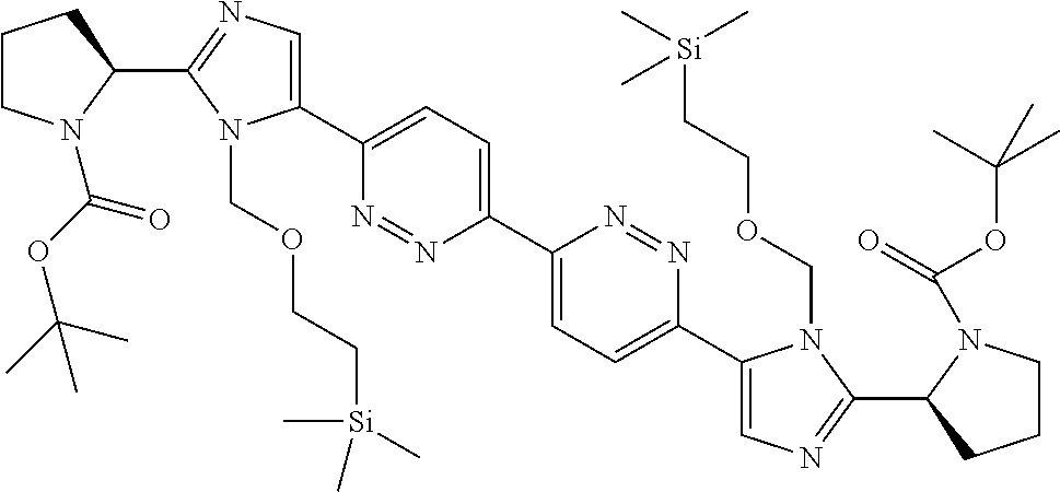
C1(C2=CC=C(C3=CN=C(C4CCCN4C(OC(C)(C)C)=O)N3COCC[Si](C)(C)C)N=N2)=CC=C(C2=CN=C(C3CCCN3C(OC(C)(C)C)=O)N2COCC[Si](C)(C)C)N=N1
